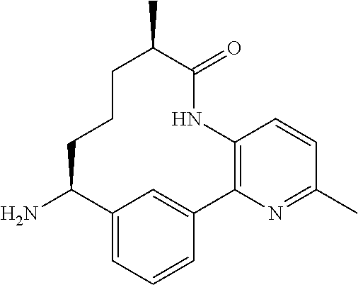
C12=CC=CC(=C1)C1=C(NC(=O)C(C)CCCC2N)C=CC(C)=N1
